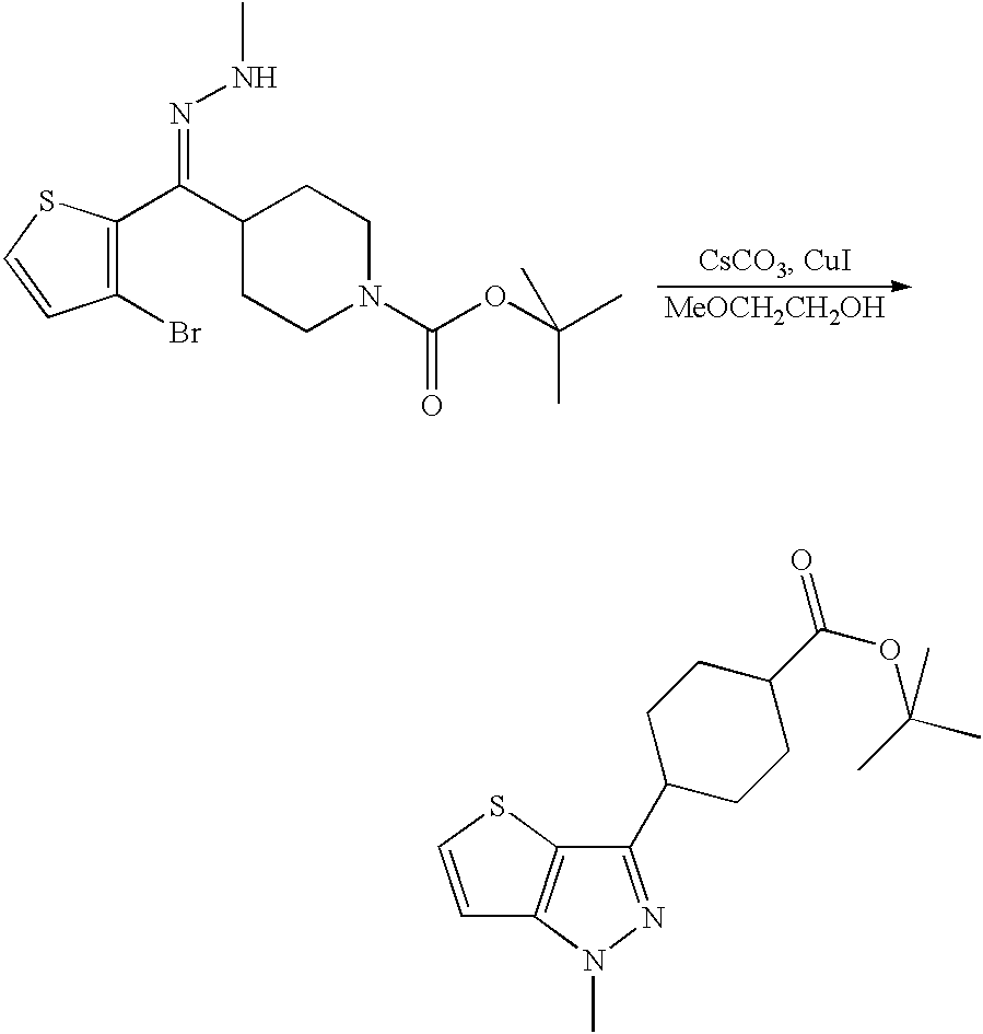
C1(C(C2CCN(C(OC(C)(C)C)=O)CC2)=NNC)=C(Br)C=CS1.C1=CSC2=C1N(C)N=C2C1CCC(C(OC(C)(C)C)=O)CC1
